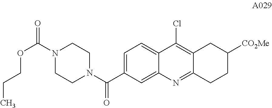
C1=C(C(N2CCN(C(=O)OCCC)CC2)=O)C=C2C(=C1)C(Cl)=C1C(=N2)CCC([CO2Me])C1
